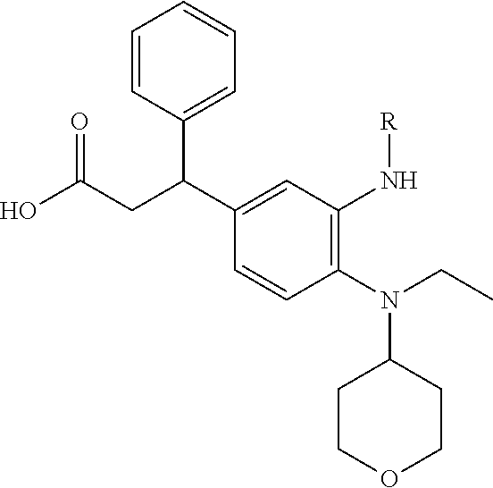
N(C1CCOCC1)(CC)C1=C(N[R])C=C(C(CC(O)=O)C2=CC=CC=C2)C=C1
